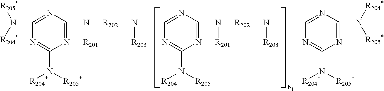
N(C1=NC(N([R202]N([R203])C2=NC(N([R202]N([R203])C3=NC(N([R204*])[R205*])=NC(N([R205*])[R204*])=N3)[R201])=NC(N([R205])[R204])=N2)[R201])=NC(N([R205*])[R204*])=N1)([R204*])[R205*]
